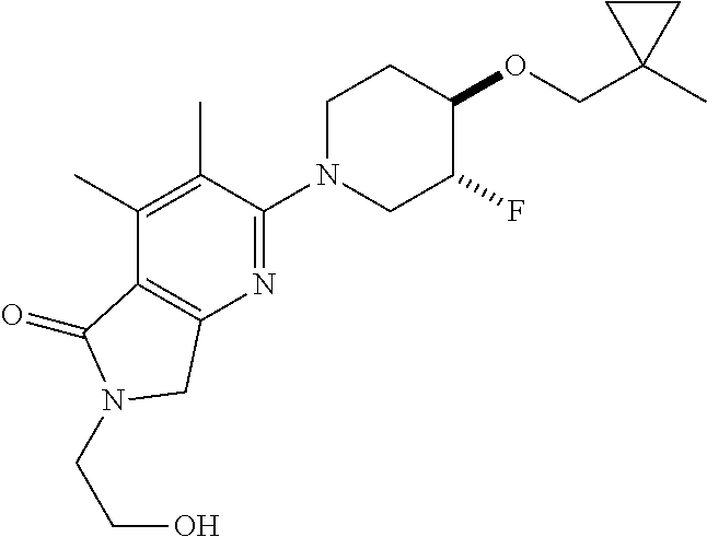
C(OC1CCN(C2=NC3=C(C(=O)N(CCO)C3)C(C)=C2C)CC1F)C1(C)CC1
